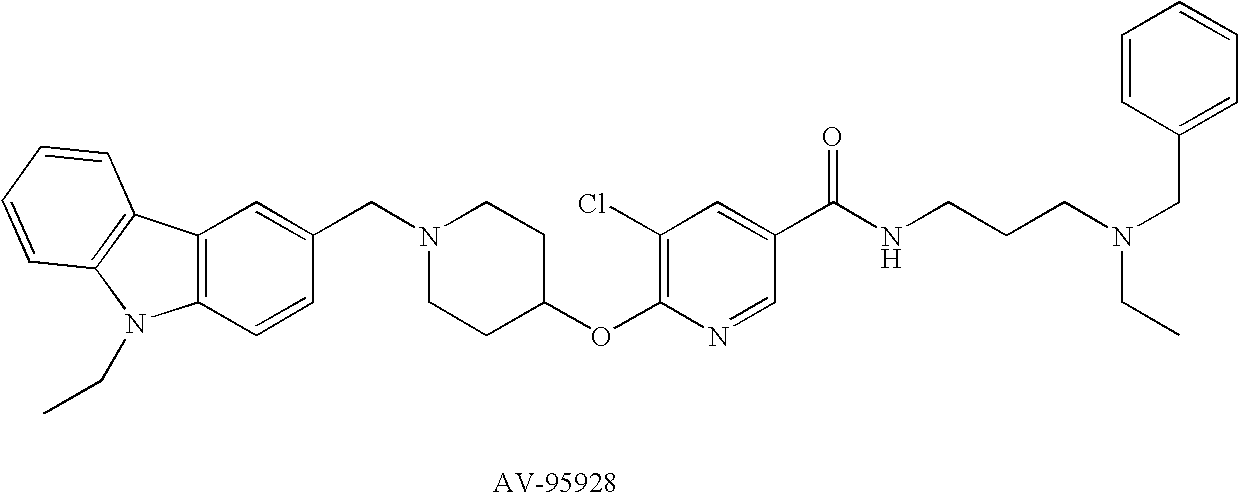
C12=C(C=CC(CN3CCC(OC4=C(Cl)C=C(C(NCCCN(CC5=CC=CC=C5)CC)=O)C=N4)CC3)=C1)N(CC)C1=C2C=CC=C1
